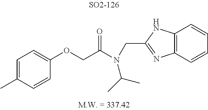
C1(OCC(N(CC2=NC3=C(N2)C=CC=C3)C(C)C)=O)=CC=C(C)C=C1
